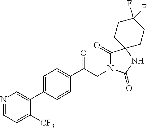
C1(C(CN2C(=O)C3(NC2=O)CCC(F)(F)CC3)=O)=CC=C(C2=CN=CC=C2[CF3])C=C1
